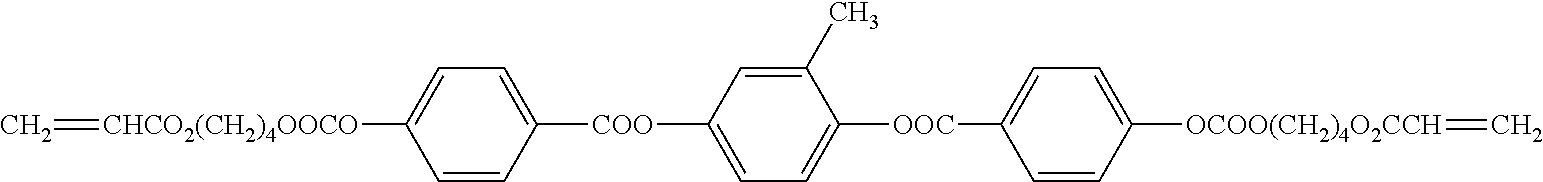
C1=CC([COO]C2=CC=C([OOC]C3=CC=C([OCOO(CH2)4O2CCH]=C)C=C3)C(C)=C2)=CC=C1[CHCO2(CH2)4OOCO]=C
